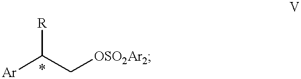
C(C([Ar])[R])[OSO2Ar2]
